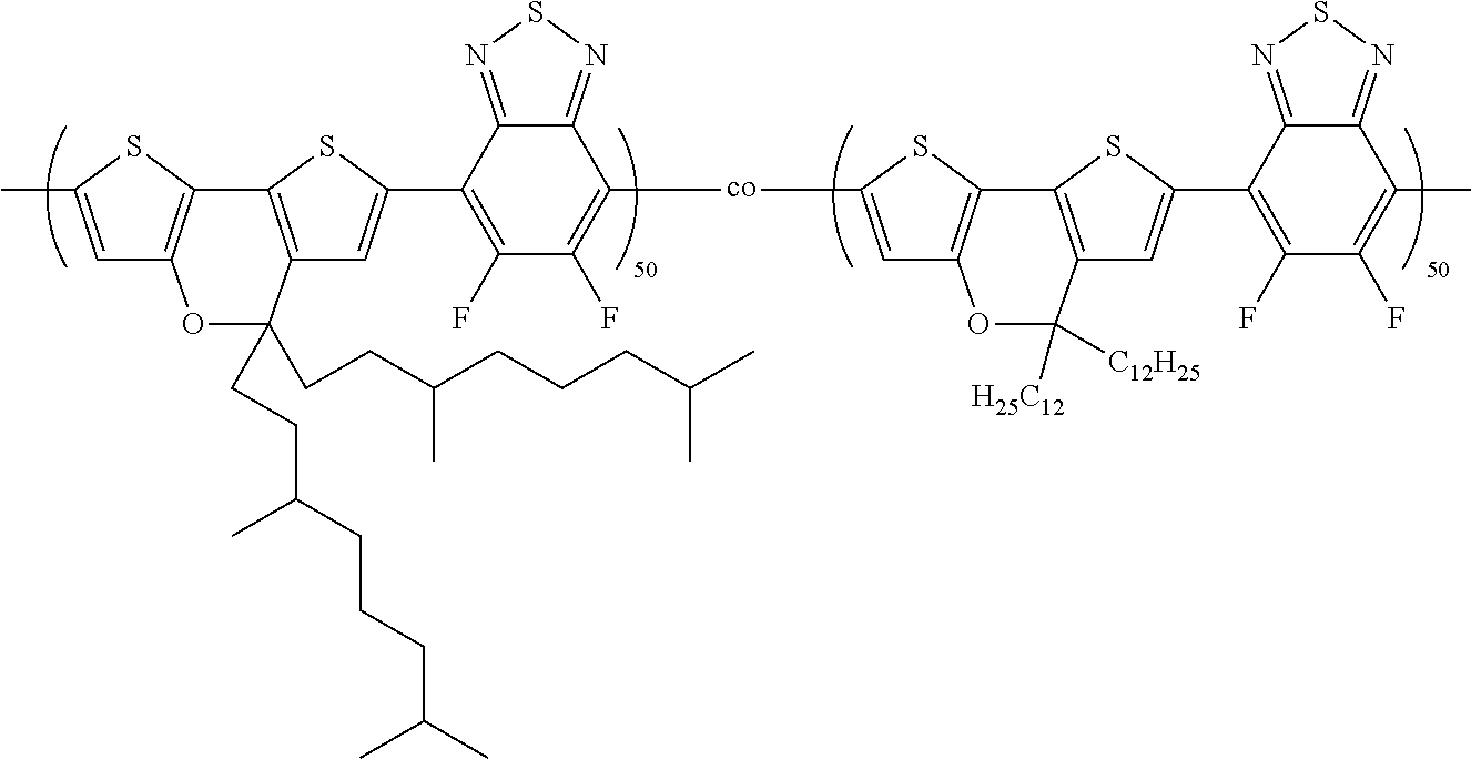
C1=C(C)SC2=C1OC(CCC(CCCC(C)C)C)(CCC(C)CCCC(C)C)C1=C2SC(C2=C(F)C(F)=C([co]C3=CC4=C(S3)C3=C(C=C(C5=C(F)C(F)=C(C)C6=NSN=C56)S3)C([C12H25])([H25C12])O4)C3=NSN=C23)=C1
